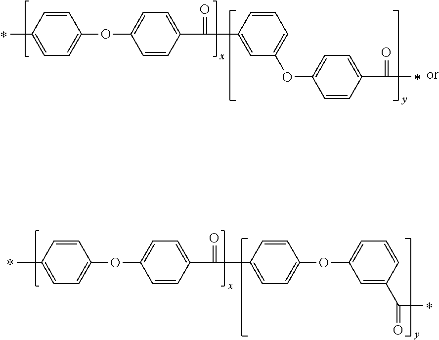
O(C1=CC=C(C(=O)C)C=C1)C1=CC=CC(C(C2=CC=C(OC3=CC=C(C)C=C3)C=C2)=O)=C1.CC1=CC=C(OC2=CC=C(C(C3=CC=C(OC4=CC=CC(C(C)=O)=C4)C=C3)=O)C=C2)C=C1
